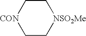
C1C[CON]CC[NSO2Me]1
